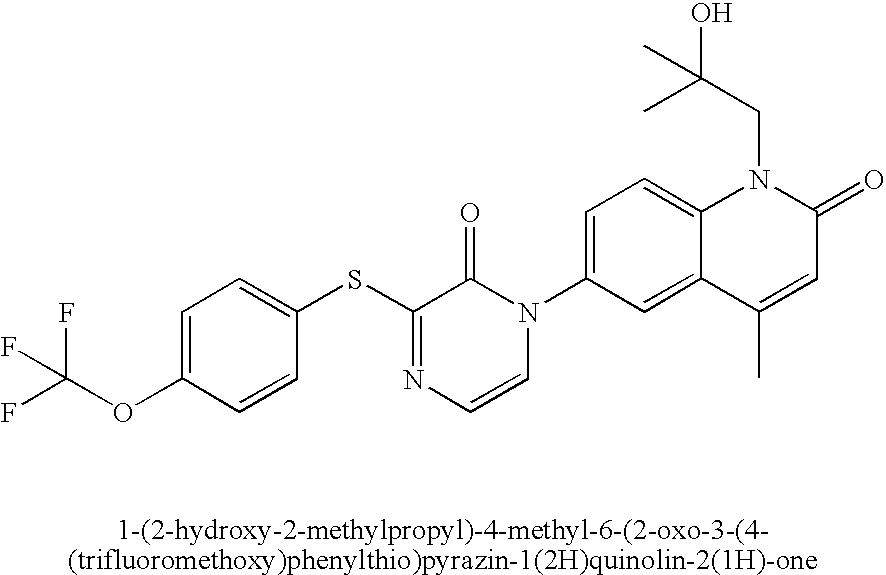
C1(SC2=NC=CN(C3=CC=C4C(=C3)C(C)=CC(=O)N4CC(O)(C)C)C2=O)=CC=C(OC(F)(F)F)C=C1
